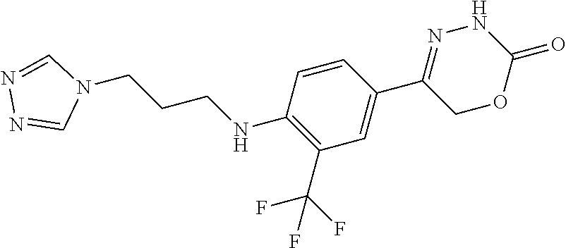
C1(C2=CC(C(F)(F)F)=C(NCCCN3C=NN=C3)C=C2)=NNC(=O)OC1
